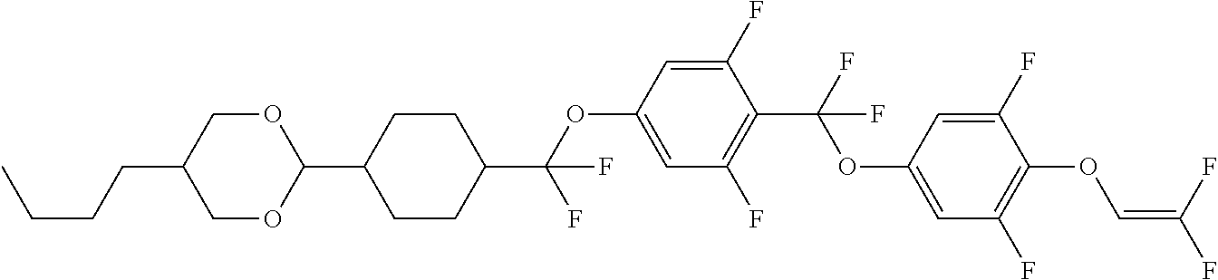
C1OC(C2CCC(C(OC3=CC(F)=C(C(F)(OC4=CC(F)=C(OC=C(F)F)C(F)=C4)F)C(F)=C3)(F)F)CC2)OCC1CCCC
